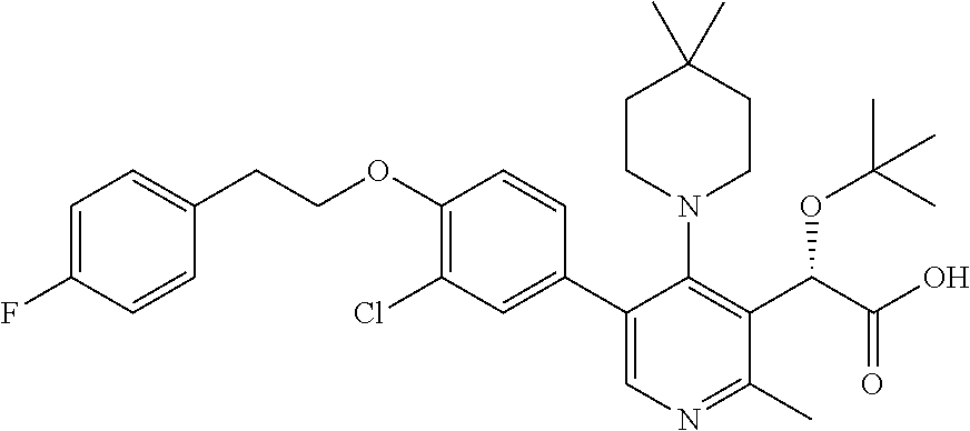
C1CN(C2=C(C(C(O)=O)OC(C)(C)C)C(C)=NC=C2C2=CC(Cl)=C(OCCC3=CC=C(F)C=C3)C=C2)CCC1(C)C
